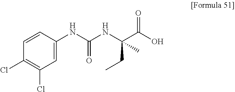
C1=C(NC(NC(C(O)=O)(CC)C)=O)C=CC(Cl)=C1Cl
